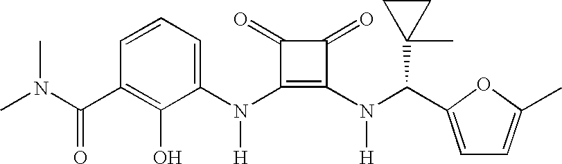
CN(C(C1=C(O)C(N(C2=C(N(C(C3=CC=C(C)O3)C3(C)CC3)[H])C(=O)C2=O)[H])=CC=C1)=O)C
